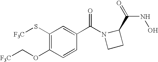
C1(S[F3C])=C(OC[F3C])C=CC(C(N2CCC2C(=O)NO)=O)=C1
